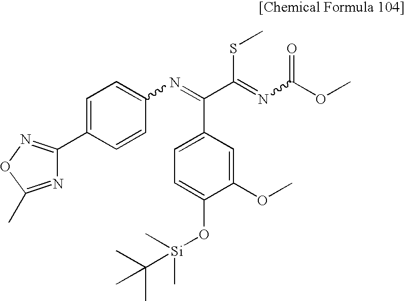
C1=C(C2=NOC(C)=N2)C=CC(N=C(C(SC)=NC(OC)=O)C2=CC=C(O[Si](C)(C)C(C)(C)C)C(OC)=C2)=C1
